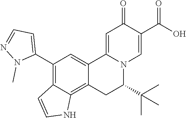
C12=CC(C3=CC=NN3C)=C3C(=C1CC(C(C)(C)C)N1C2=CC(=O)C(C(O)=O)=C1)NC=C3
